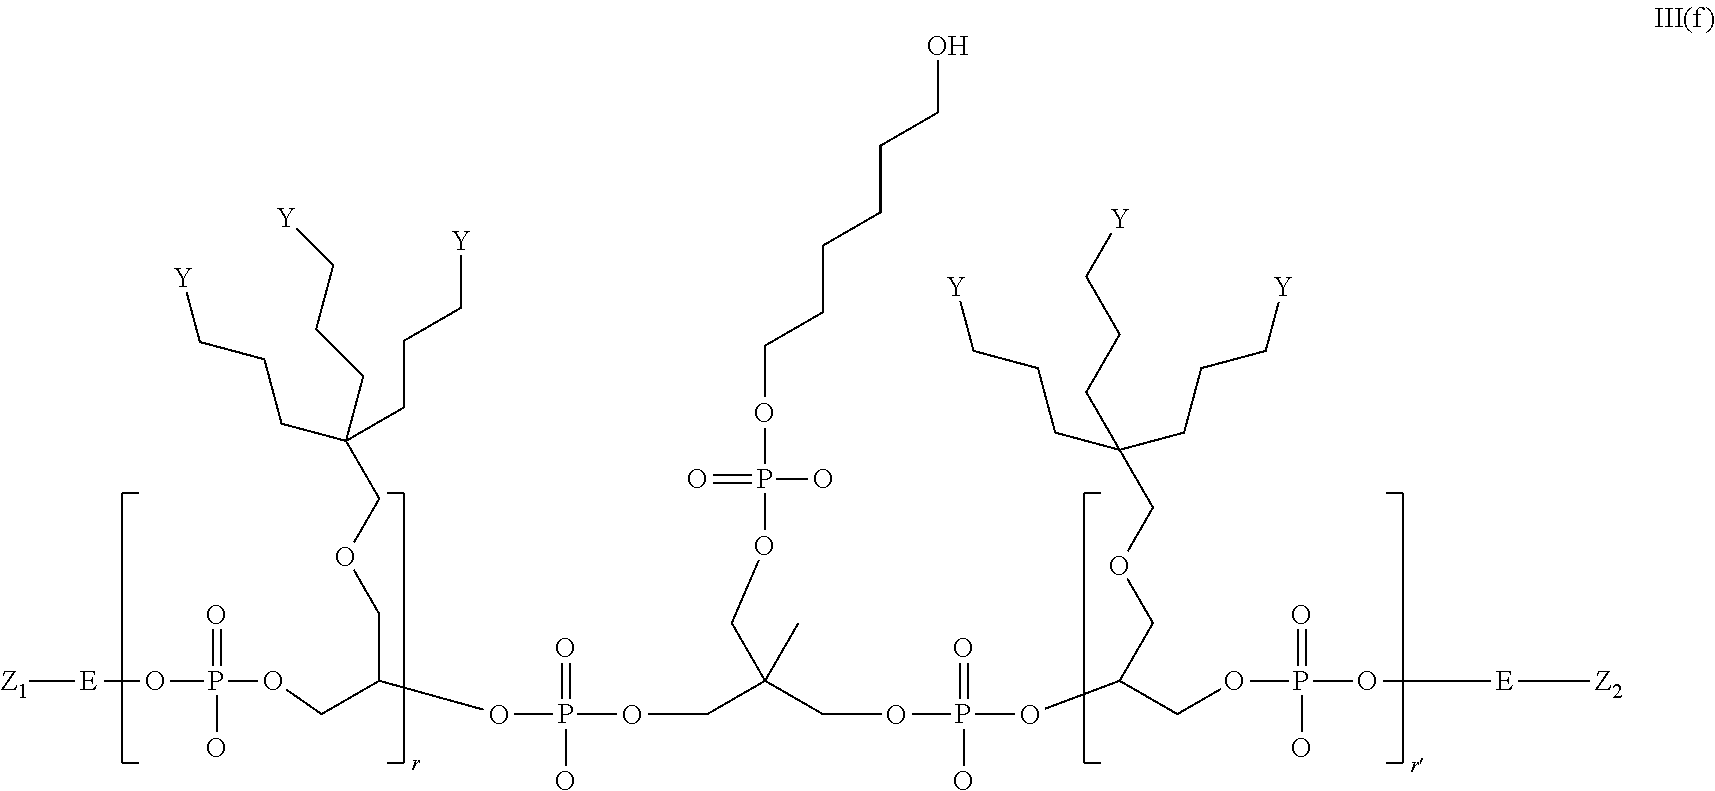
O(P(OCC(OP(OCC(COP(OC(COP(O[E][Z2])(=O)O)COCC(CCC[Y])(CCC[Y])CCC[Y])(=O)O)(C)COP(=O)(O)OCCCCCCO)(=O)O)COCC(CCC[Y])(CCC[Y])CCC[Y])(=O)O)[E][Z1]
